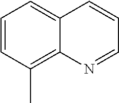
C1=CC(C)=C2C(=C1)C=CC=N2
